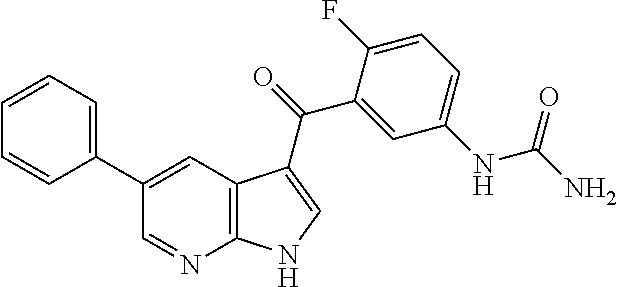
C1(C2=CC=CC=C2)=CC2=C(N=C1)NC=C2C(=O)C1=CC(NC(N)=O)=CC=C1F
